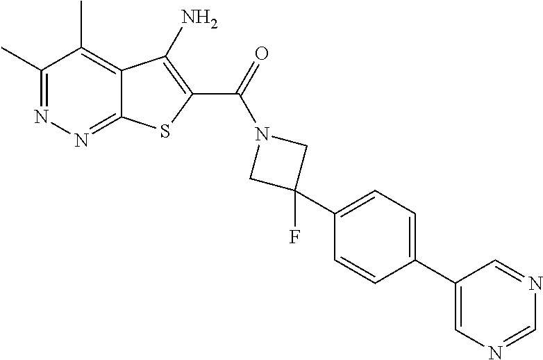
C1(C)=NN=C2C(=C1C)C(N)=C(C(=O)N1CC(C3=CC=C(C4=CN=CN=C4)C=C3)(F)C1)S2
